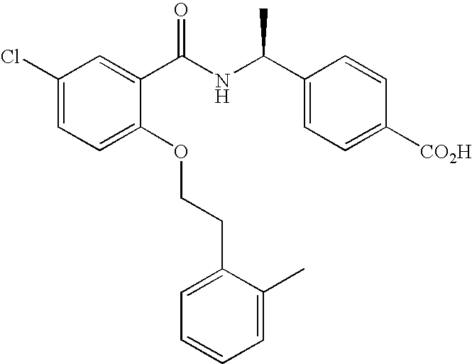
C1(Cl)=CC=C(OCCC2=CC=CC=C2C)C(C(NC(C2=CC=C([CO2H])C=C2)C)=O)=C1
